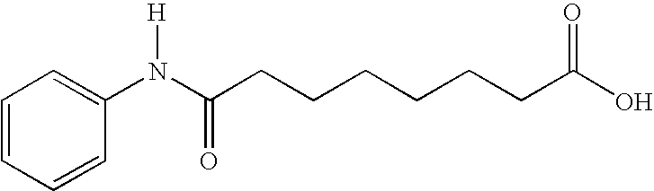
C1=CC=CC(N(C(CCCCCCC(O)=O)=O)[H])=C1
